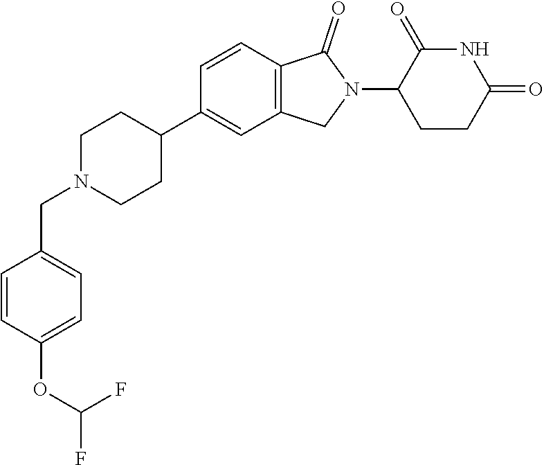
C1N(CC2=CC=C(OC(F)F)C=C2)CCC(C2=CC3=C(C=C2)C(=O)N(C2CCC(=O)NC2=O)C3)C1
